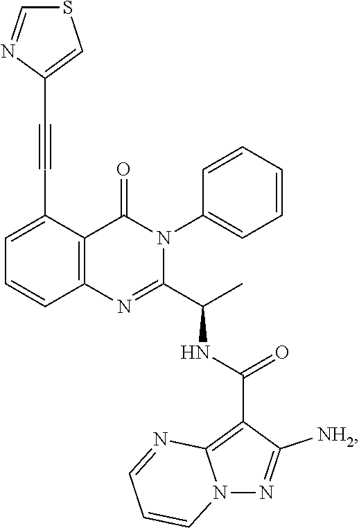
C1=C(C#CC2=CSC=N2)C2=C(C=C1)N=C(C(C)NC(C1=C3N(N=C1[NH2])C=CC=N3)=O)N(C1=CC=CC=C1)C2=O
